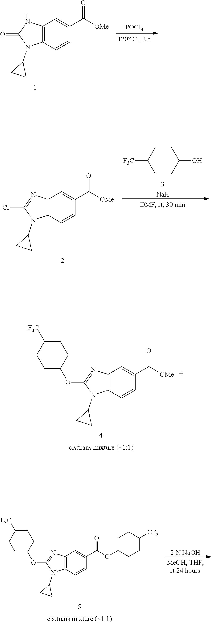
C12=C(C=CC(C([OMe])=O)=C1)N(C1CC1)C(OC1CCC([F3C])CC1)=N2.C12=C(C=CC(C([OMe])=O)=C1)N(C1CC1)C(=O)N2.[POCl3].C12=C(C=CC(C([OMe])=O)=C1)N(C1CC1)C(Cl)=N2.C1CC([F3C])CCC1O.[Na].C12=C(C=CC(C(OC3CCC([CF3])CC3)=O)=C1)N(C1CC1)C(OC1CCC([F3C])CC1)=N2.[2 N NaOH]
